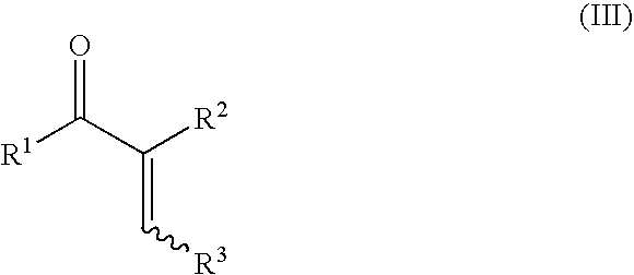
[R1]C(C([R2])=C[R3])=O
